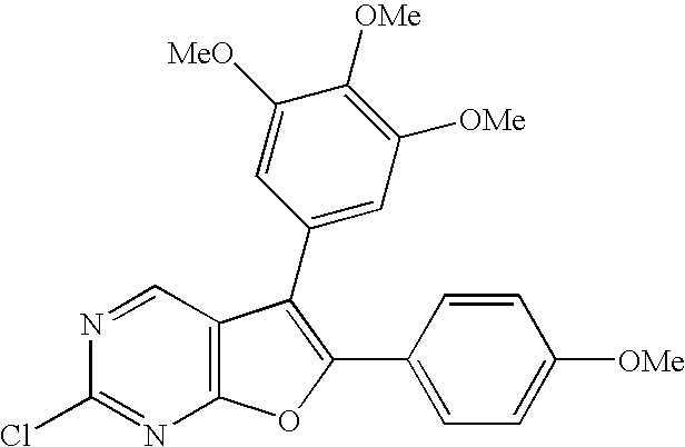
N1=CC2=C(N=C1Cl)OC(C1=CC=C([OMe])C=C1)=C2C1=CC([OMe])=C([OMe])C([MeO])=C1
